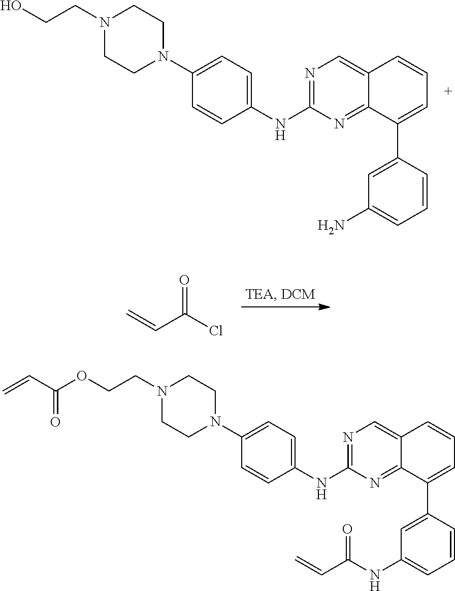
N1(CCO)CCN(C2=CC=C(NC3=NC=C4C(=N3)C(C3=CC(N)=CC=C3)=CC=C4)C=C2)CC1.C=CC(=O)Cl.N1(CCOC(C=C)=O)CCN(C2=CC=C(NC3=NC=C4C(=N3)C(C3=CC(NC(C=C)=O)=CC=C3)=CC=C4)C=C2)CC1
